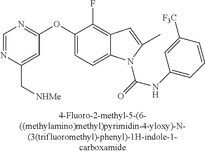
C1=NC(C[NHMe])=CC(OC2=CC=C3C(=C2F)C=C(C)N3C(=O)NC2=CC=CC([F3C])=C2)=N1
